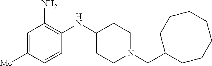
C(N1CCC(NC2=C(N)C=C([Me])C=C2)CC1)C1CCCCCCC1
